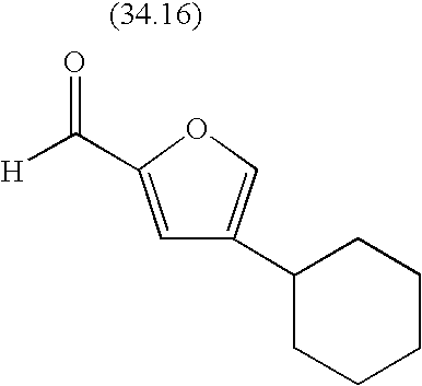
C1=C(C([H])=O)OC=C1C1CCCCC1
